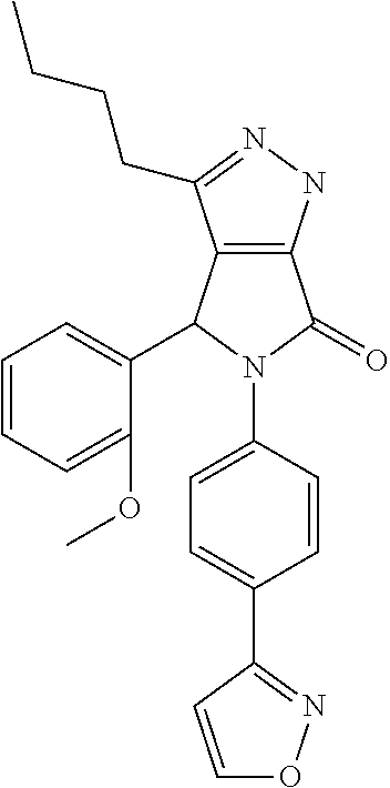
C12=C(NN=C1CCCC)C(=O)N(C1=CC=C(C3=NOC=C3)C=C1)C2C1=CC=CC=C1OC
